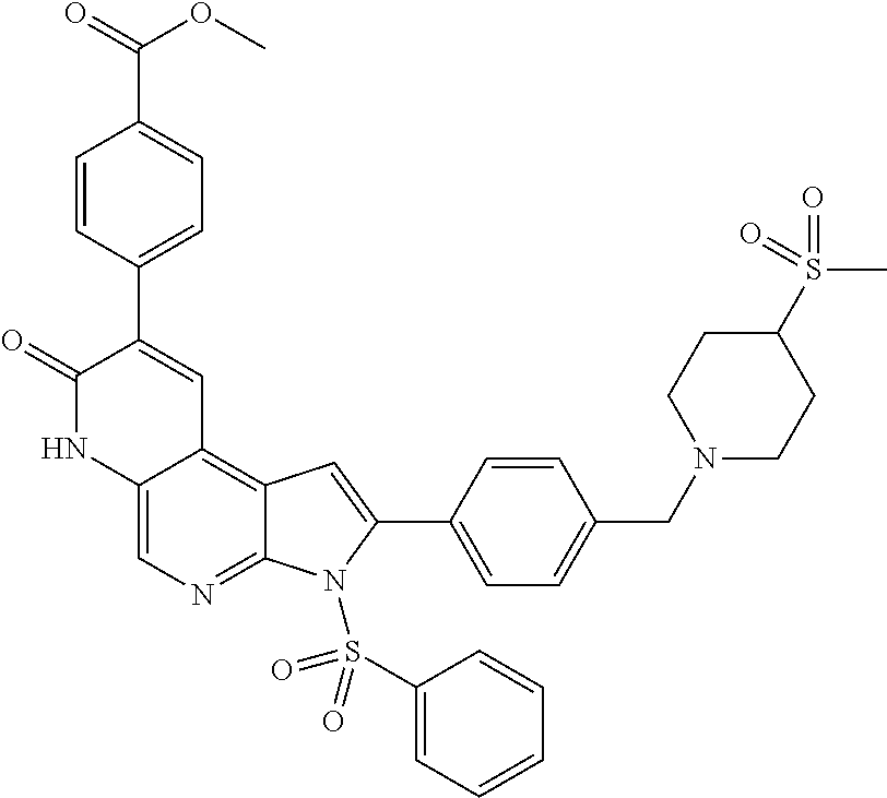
C1=CC(C(=O)OC)=CC=C1C1=CC2=C3C(=NC=C2NC1=O)N(S(=O)(C1=CC=CC=C1)=O)C(C1=CC=C(CN2CCC(S(=O)(=O)C)CC2)C=C1)=C3
